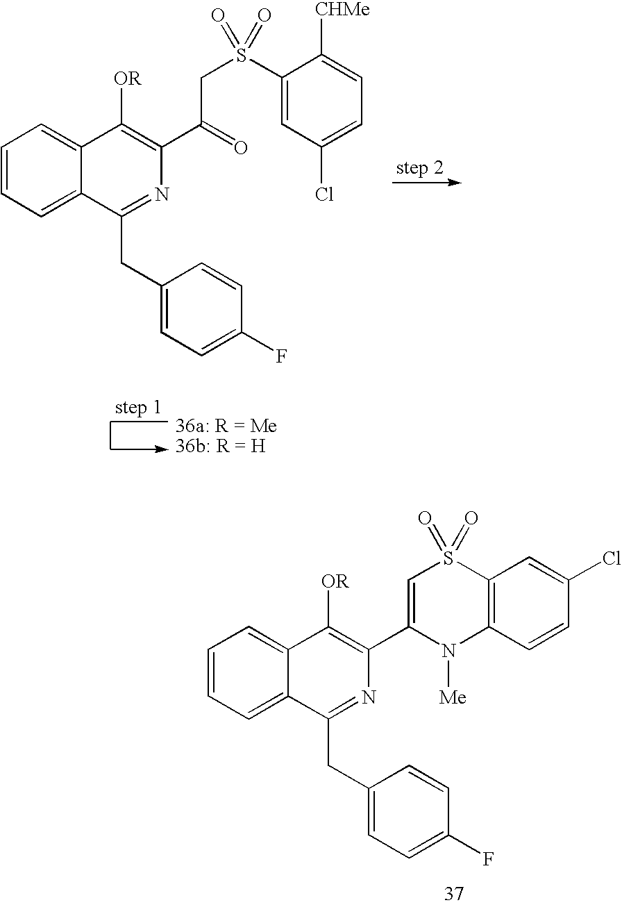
C1=CC=C2C(=C1)C([OR])=C(C(=O)CS(C1=CC(Cl)=CC=C1[CHMe])(=O)=O)N=C2CC1=CC=C(F)C=C1.C1=CC=C2C(=C1)C([OR])=C(C1=CS(=O)(=O)C3=C(N1[Me])C=CC(Cl)=C3)N=C2CC1=CC=C(F)C=C1
